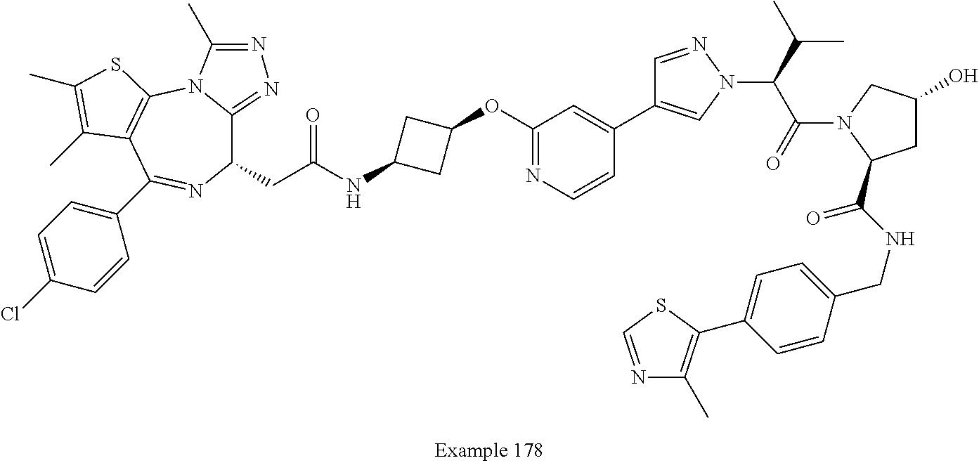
C1=NN(C(C(N2C(C(=O)NCC3=CC=C(C4=C(C)N=CS4)C=C3)CC(O)C2)=O)C(C)C)C=C1C1=CC(OC2CC(NC(CC3C4=NN=C(C)N4C4=C(C(C5=CC=C(Cl)C=C5)=N3)C(C)=C(C)S4)=O)C2)=NC=C1
